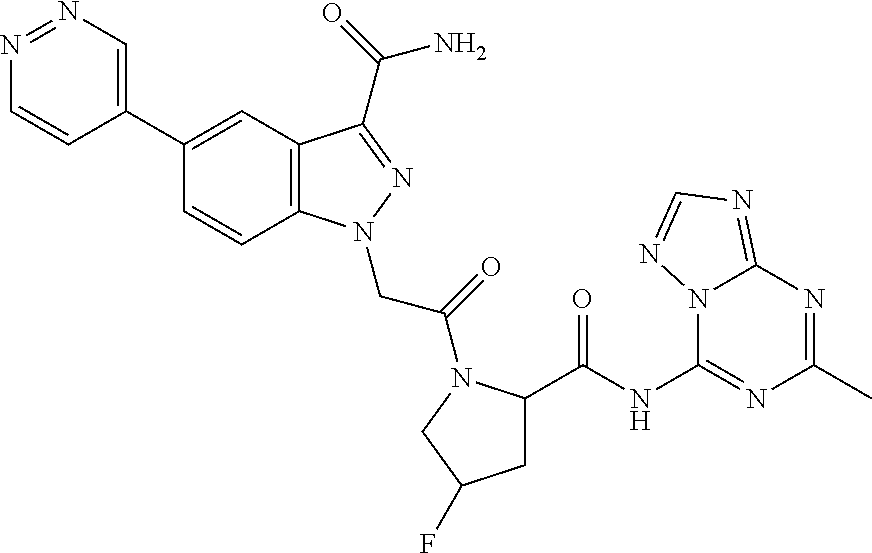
N1=NC=C(C2=CC3=C(C=C2)N(CC(=O)N2C(C(=O)NC4=NC(C)=NC5=NC=NN45)CC(F)C2)N=C3C(=O)N)C=C1
